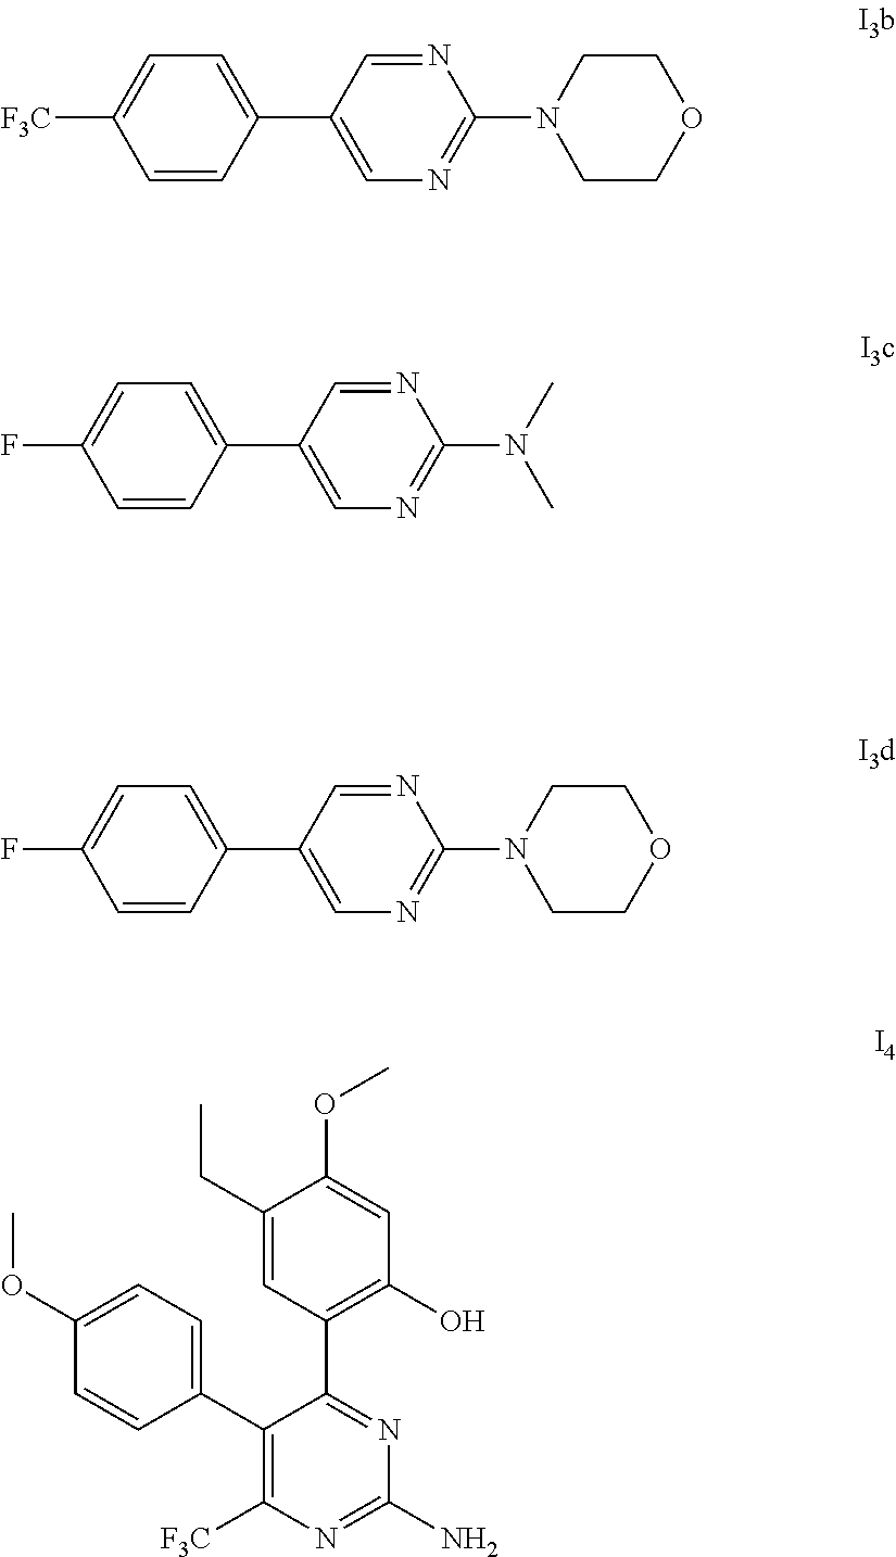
C1=CC(C2=CN=C(N(C)C)N=C2)=CC=C1F.C1=CC(C2=CN=C(N3CCOCC3)N=C2)=CC=C1F.C1(CC)=CC(C2=NC(N)=NC([F3C])=C2C2=CC=C(OC)C=C2)=C(O)C=C1OC.C1=CC(C2=CN=C(N3CCOCC3)N=C2)=CC=C1[F3C]
